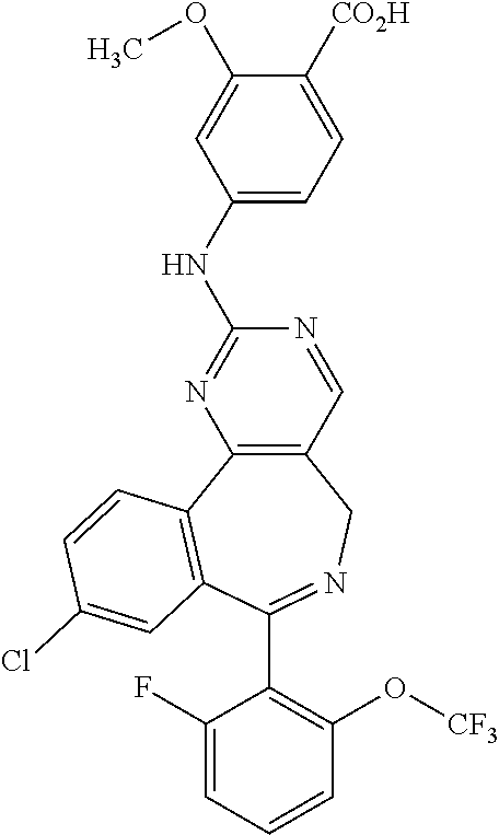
C12=C(C=NC(NC3=CC=C([CO2H])C(OC)=C3)=N1)CN=C(C1=C(O[CF3])C=CC=C1F)C1=C2C=CC(Cl)=C1
